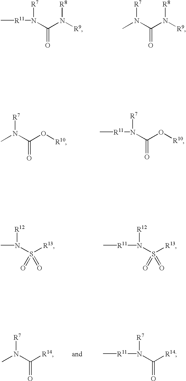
C[R11]N([R7])C(N([R8])[R9])=O.CN([R7])C(N([R8])[R9])=O.CN([R7])C(O[R10])=O.C[R11]N([R7])C(O[R10])=O.CN([R12])S([R13])(=O)=O.[R11](N([R12])S([R13])(=O)=O)C.CN([R7])C([R14])=O.[R11](N([R7])C([R14])=O)C
